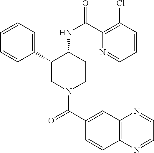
C1=CC=C(C2CN(C(C3=CC4=C(C=C3)N=CC=N4)=O)CCC2NC(=O)C2=C(Cl)C=CC=N2)C=C1
